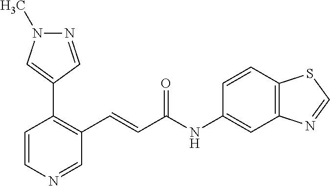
C1=CN=CC(C=CC(=O)NC2=CC3=C(C=C2)SC=N3)=C1C1=CN(C)N=C1
